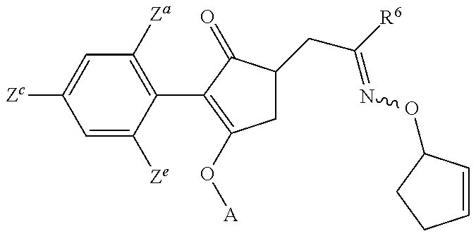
C1=C([Ze])C(C2=C(O[A])CC(CC(=NOC3C=CCC3)[R6])C2=O)=C([Za])C=C1[Zc]
